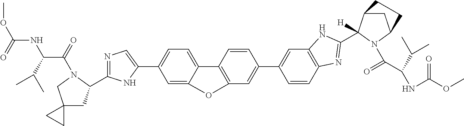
C1=C2C(=CC=C1C1=CN=C(C3CC4(CN3C(=O)C(C(C)C)NC(OC)=O)CC4)N1)C1=C(C=C(C3=CC4=C(C=C3)N=C(C3([H])C5CC(N3C(=O)C(NC(OC)=O)C(C)C)CC5)N4)C=C1)O2
